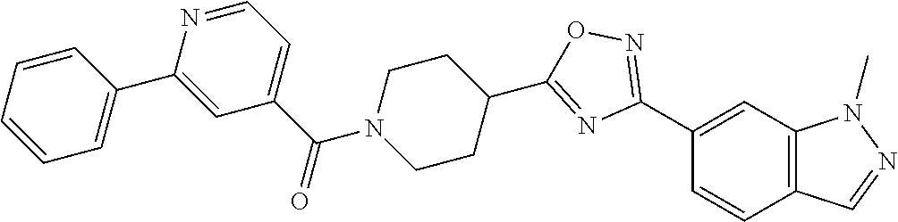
C1(C2=NOC(C3CCN(C(C4=CC=NC(C5=CC=CC=C5)=C4)=O)CC3)=N2)=CC2=C(C=C1)C=NN2C
